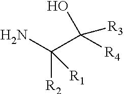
NC(C([R4])([R3])O)([R2])[R1]
